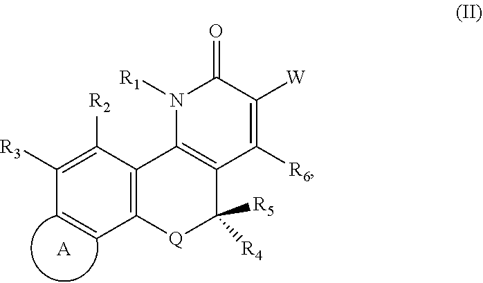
C12=C(C([R2])=C([R3])C=C1)C1=C(C([R5])([R4])[Q]2)C([R6])=C([W])C(=O)N1[R1].[A]
